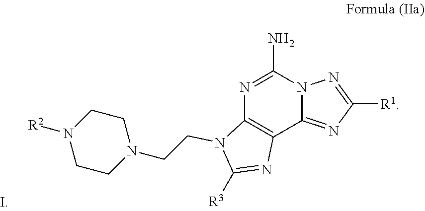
C12=C(C3=NC([R1])=NN3C(N)=N1)N=C([R3])N2CCN1CCN([R2])CC1
